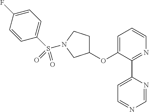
C1(OC2=CC=CN=C2C2=CC=NC=N2)CCN(S(C2=CC=C(F)C=C2)(=O)=O)C1
